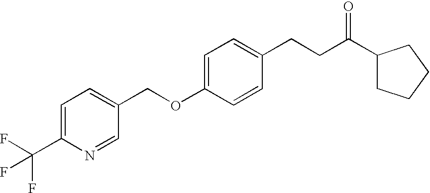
C1(COC2=CC=C(CCC(C3CCCC3)=O)C=C2)=CC=C(C(F)(F)F)N=C1
